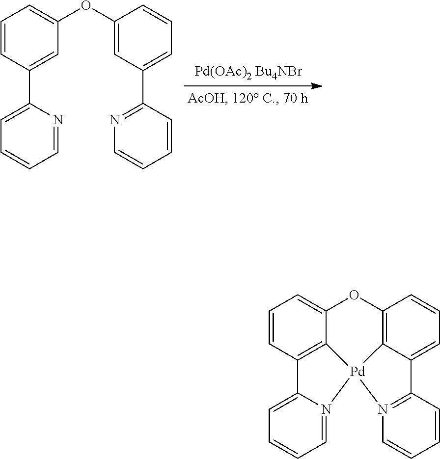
C1=CC(C2=CC=CC=N2)=CC(OC2=CC(C3=NC=CC=C3)=CC=C2)=C1.C1=CC2=C3C(=C1)OC1=C4C(=CC=C1)C1=N(C=CC=C1)[Pd]34N1=CC=CC=C21
